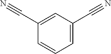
C1(C#N)=CC(C#N)=CC=C1
